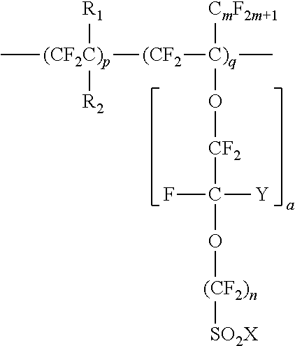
C[(CF2C)p]([R2])([(CF2][C)q](C)([CmF2m+1])O[CF2]C(O[(CF2)n][SO2X])([Y])F)[R1]
